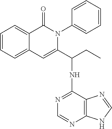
C1=CC=C2C(=C1)C(=O)N(C1=CC=CC=C1)C(C(NC1=NC=NC3=C1N=CN3)CC)=C2
